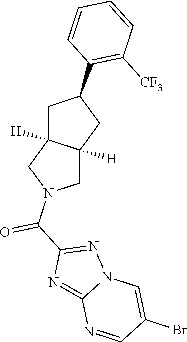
C1C2([H])C([H])(CN1C(C1=NN3C(=N1)N=CC(Br)=C3)=O)CC(C1=C([CF3])C=CC=C1)C2
